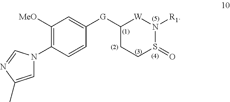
C1([MeO])=C(N2C=C(C)N=C2)C=CC([G]C2CCS(=O)N([R1])[W]2)=C1
